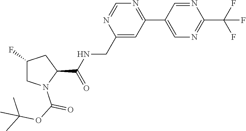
C1(CNC(=O)C2CC(F)CN2C(=O)OC(C)(C)C)=CC(C2=CN=C(C(F)(F)F)N=C2)=NC=N1
